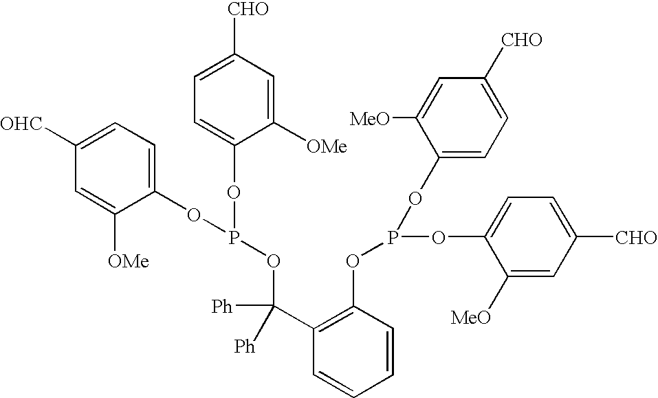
C1([OHC])=CC=C(OP(OC2=CC=C([CHO])C=C2[OMe])OC(C2=C(OP(OC3=CC=C([CHO])C=C3[MeO])OC3=CC=C([CHO])C=C3[MeO])C=CC=C2)([Ph])[Ph])C([OMe])=C1
